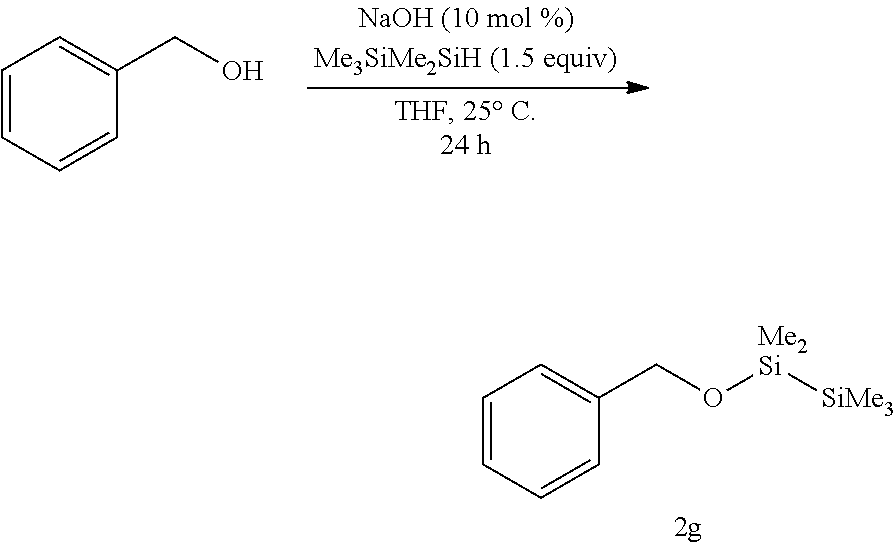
C1=CC=CC(CO)=C1.C1=CC=CC(CO[Me2Si][SiMe3])=C1
